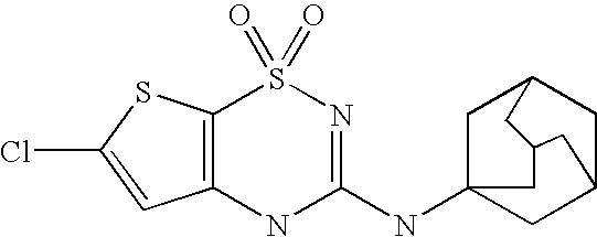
C12=C(SC(Cl)=C1)S(=O)(=O)N=C(NC13CC4CC(C1)CC(C4)C3)N2
